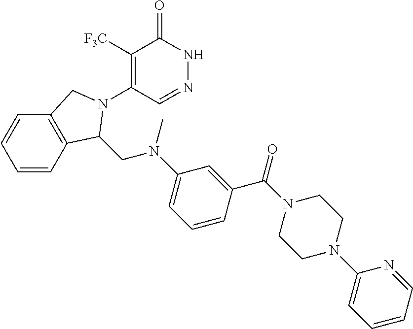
C1([F3C])=C(N2C(CN(C3=CC=CC(C(N4CCN(C5=CC=CC=N5)CC4)=O)=C3)C)C3=C(C=CC=C3)C2)C=NNC1=O
